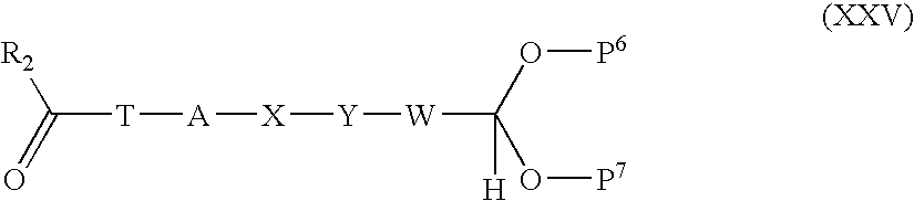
O=C([T][A][X][Y][W]C([H])(O[P7])O[P6])[R2]
